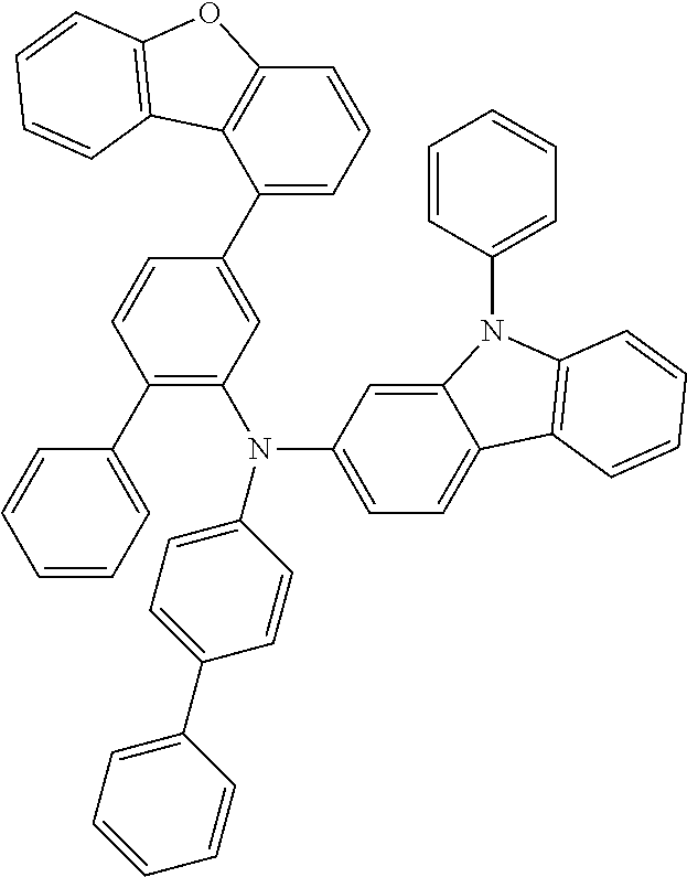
C1(C2=CC(N(C3=CC=C4C(=C3)N(C3=CC=CC=C3)C3=C4C=CC=C3)C3=CC=C(C4=CC=CC=C4)C=C3)=C(C3=CC=CC=C3)C=C2)=CC=CC2=C1C1=C(O2)C=CC=C1
